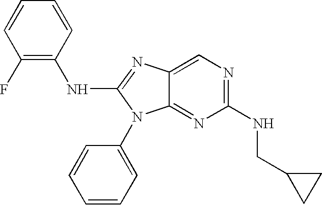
C1=CC(F)=C(NC2=NC3=CN=C(NCC4CC4)N=C3N2C2=CC=CC=C2)C=C1
